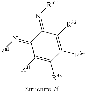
C1(=N[Ra1])C([R31])=C([R33])C([R34])=C([R32])C1=N[Ra1]
